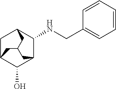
C1C2C(O)C3C(NCC4=CC=CC=C4)C1CC(C2)C3
